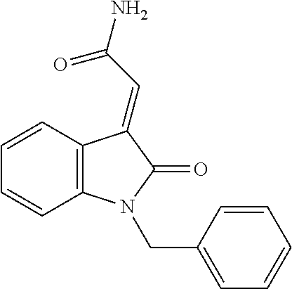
C1=CC=CC2=C1C(=CC(=O)N)C(=O)N2CC1=CC=CC=C1
